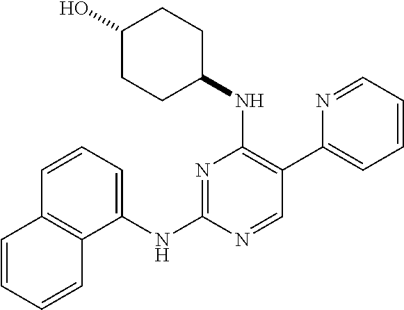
N1=C(NC2=CC=CC3=C2C=CC=C3)N=CC(C2=CC=CC=N2)=C1NC1CCC(O)CC1
